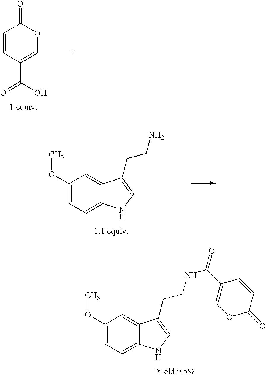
C1=CC(C(=O)O)=COC1=O.C1(OC)=CC=C2C(=C1)C(CCN)=CN2.C1(OC)=CC=C2C(=C1)C(CCNC(C1=COC(=O)C=C1)=O)=CN2
